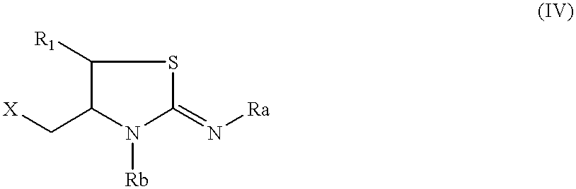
C1([R1])C(C[X])N([Rb])C(=N[Ra])S1
